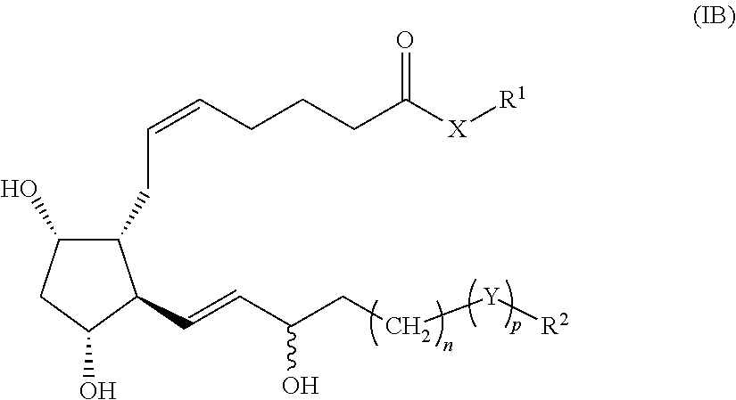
C1(CC=CCCCC([X][R1])=O)C(O)CC(O)C1C=CC(CC[Y][R2])O
